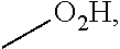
C[O2H]
